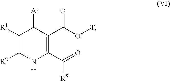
C1([R1])=C([R2])NC(C(=O)[R5])=C(C(O[T])=O)C1[Ar]
